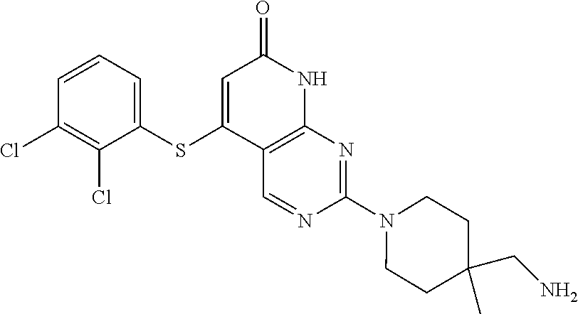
N1(C2=NC3=C(C(SC4=CC=CC(Cl)=C4Cl)=CC(=O)N3)C=N2)CCC(CN)(C)CC1
